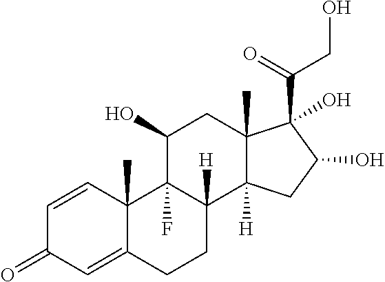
C1=CC2(C)C(=CC1=O)CCC1([H])C2(F)C(O)CC2(C)C1([H])CC(O)C2(C(=O)CO)O
